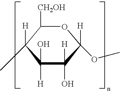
C1([CH2OH])C([H])(C)C(O)([H])C([H])(O)C([H])(OC)O1
